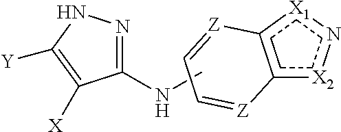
C1(NC)=NNC([Y])=C1[X].C12[X2]N[X1]C1[Z]=CC=[Z]2.C1CCCC1
